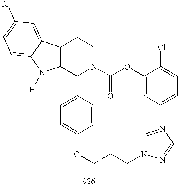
C12=C(C(C3=CC=C(OCCCN4C=NC=N4)C=C3)N(C(OC3=CC=CC=C3Cl)=O)CC1)N([H])C1=CC=C(Cl)C=C21
